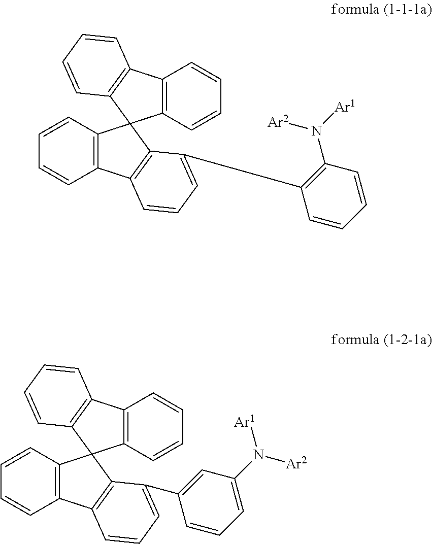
C1=CC2=C(C=C1)C1(C3=C2C=CC=C3C2=C(N([Ar1])[Ar2])C=CC=C2)C2=C(C=CC=C2)C2=C1C=CC=C2.C1=CC2=C(C=C1)C1(C3=C2C=CC=C3C2=CC(N([Ar1])[Ar2])=CC=C2)C2=C(C=CC=C2)C2=C1C=CC=C2
